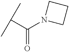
C(C)(C)C(N1CCC1)=O
